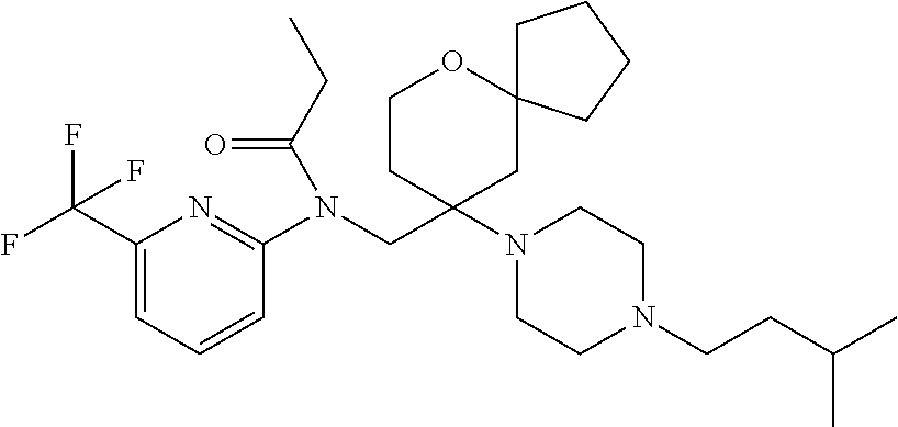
C1(C(F)(F)F)=CC=CC(N(CC2(N3CCN(CCC(C)C)CC3)CC3(OCC2)CCCC3)C(CC)=O)=N1
